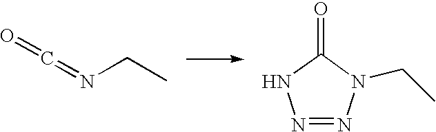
O=C=NCC.N1=NN(CC)C(=O)N1
